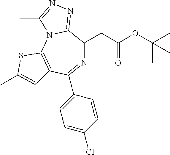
N1=C(C2=CC=C(Cl)C=C2)C2=C(N3C(=NN=C3C)C1CC(OC(C)(C)C)=O)SC(C)=C2C
